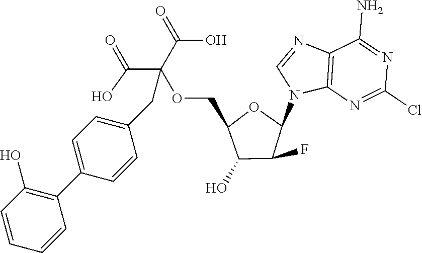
C12=C(N=C(Cl)N=C1N)N(C1OC(COC(C(=O)O)(C(=O)O)CC3=CC=C(C4=C(O)C=CC=C4)C=C3)C(O)C1F)C=N2
